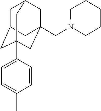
C1C2CC3(C4=CC=C(C)C=C4)CC(CN4CCCCC4)(CC1C3)C2
